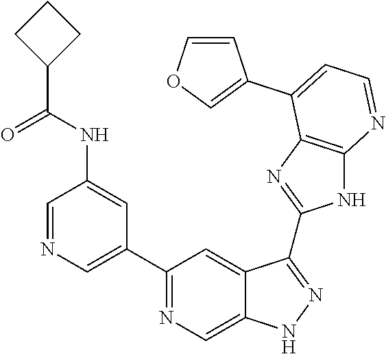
C1=NC=C(C2=NC=C3C(=C2)C(C2=NC4=C(N2)N=CC=C4C2=COC=C2)=NN3)C=C1NC(C1CCC1)=O
